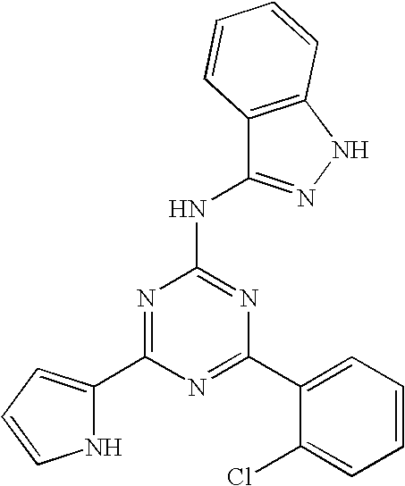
N1=C(C2=CC=CC=C2Cl)N=C(NC2=NNC3=C2C=CC=C3)N=C1C1=CC=CN1
